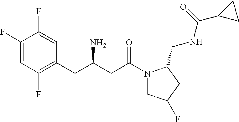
C1(F)=CC(F)=C(CC(CC(=O)N2CC(F)CC2CNC(C2CC2)=O)N)C=C1F
